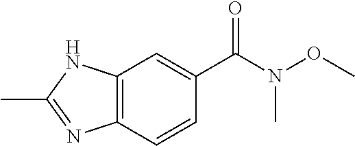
C12=C(C=CC(C(N(OC)C)=O)=C1)N=C(C)N2
